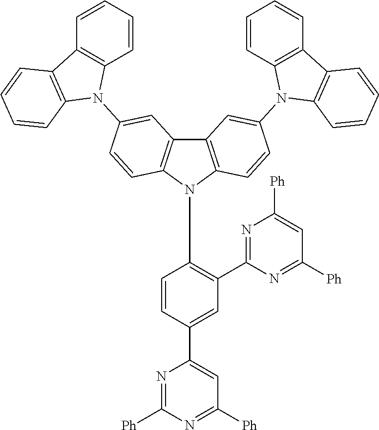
C1=C(C2=CC([Ph])=NC([Ph])=N2)C=CC(N2C3=C(C4=C2C=CC(N2C5=C(C6=C2C=CC=C6)C=CC=C5)=C4)C=C(N2C4=C(C5=C2C=CC=C5)C=CC=C4)C=C3)=C1C1=NC([Ph])=CC([Ph])=N1
